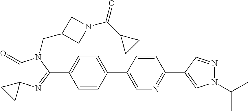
C1(=O)C2(N=C(C3=CC=C(C4=CN=C(C5=CN(C(C)C)N=C5)C=C4)C=C3)N1CC1CN(C(C3CC3)=O)C1)CC2
